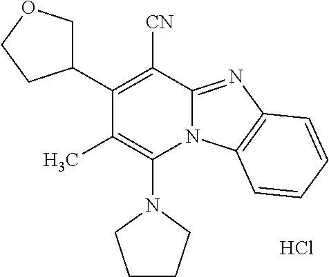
Cl.N1(C2=C(C)C(C3COCC3)=C([CN])C3=NC4=C(N23)C=CC=C4)CCCC1
